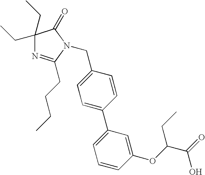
C1(CC)(CC)N=C(CCCC)N(CC2=CC=C(C3=CC=CC(OC(C(O)=O)CC)=C3)C=C2)C1=O
